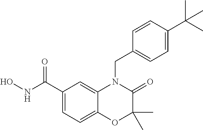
C1(C(NO)=O)=CC=C2C(=C1)N(CC1=CC=C(C(C)(C)C)C=C1)C(=O)C(C)(C)O2
